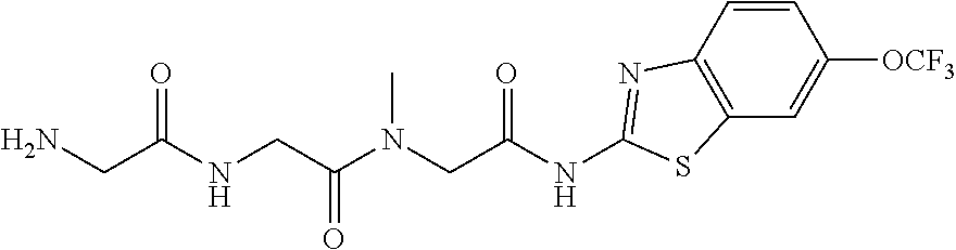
C1=CC2=C(C=C1[OCF3])SC(NC(CN(C(CNC(CN)=O)=O)C)=O)=N2
